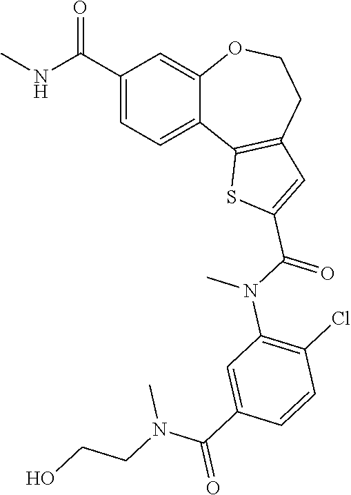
C1=C(C(NC)=O)C=C2C(=C1)C1=C(CCO2)C=C(C(N(C)C2=C(Cl)C=CC(C(N(CCO)C)=O)=C2)=O)S1
